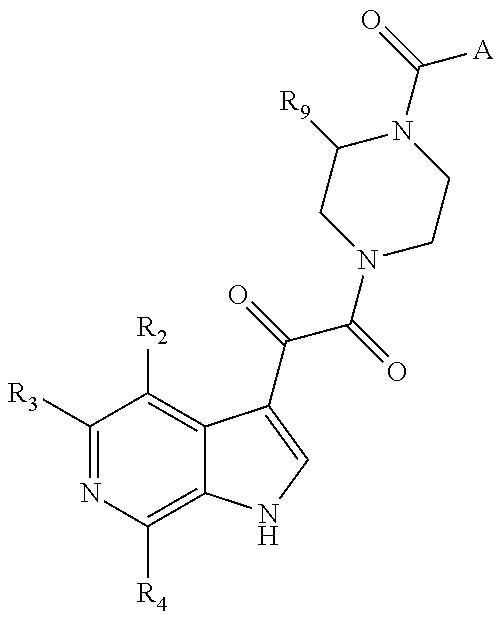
C1([R3])=NC([R4])=C2C(=C1[R2])C(C(C(N1CCN(C(=O)[A])C([R9])C1)=O)=O)=CN2
